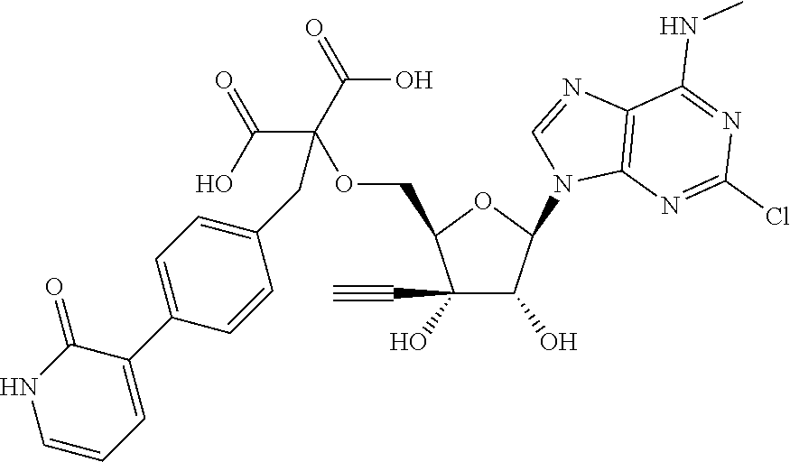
C1(O)(C#C)C(O)C(N2C3=C(N=C2)C(NC)=NC(Cl)=N3)OC1COC(C(=O)O)(C(=O)O)CC1=CC=C(C2=CC=CNC2=O)C=C1
